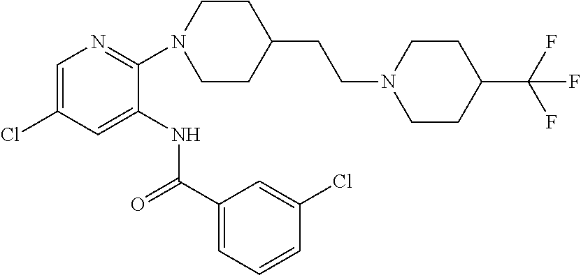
C1(N2CCC(CCN3CCC(C(F)(F)F)CC3)CC2)=NC=C(Cl)C=C1NC(C1=CC=CC(Cl)=C1)=O
